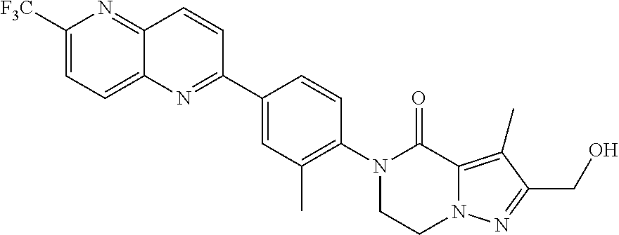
C1([F3C])=CC=C2C(=N1)C=CC(C1=CC(C)=C(N3CCN4C(=C(C)C(CO)=N4)C3=O)C=C1)=N2
